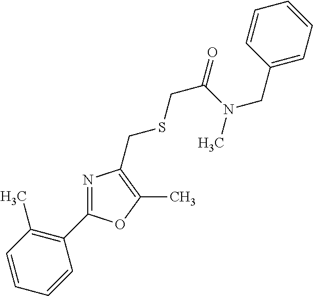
C1=CC(C)=C(C2=NC(CSCC(=O)N(C)CC3=CC=CC=C3)=C(C)O2)C=C1
